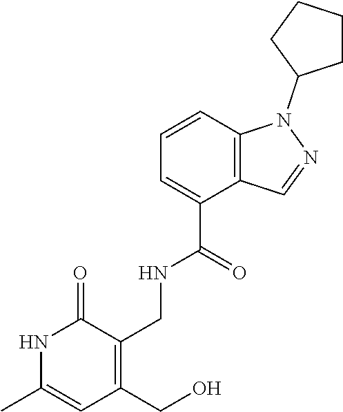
C12=C(C=CC=C1C(=O)NCC1=C(CO)C=C(C)NC1=O)N(C1CCCC1)N=C2
